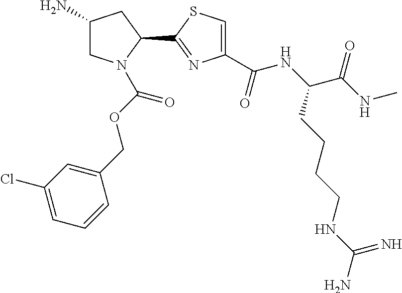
C1(N)CN(C(OCC2=CC(Cl)=CC=C2)=O)C(C2=NC(C(NC(C(NC)=O)CCCCNC(N)=N)=O)=CS2)C1
